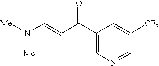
C1=C(C(C=CN([Me])[Me])=O)C=C([CF3])C=N1
